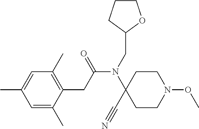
C1=C(C)C=C(C)C(CC(N(CC2OCCC2)C2(C#N)CCN(OC)CC2)=O)=C1C
